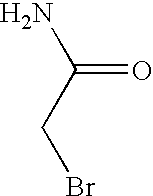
C(CBr)(N)=O
